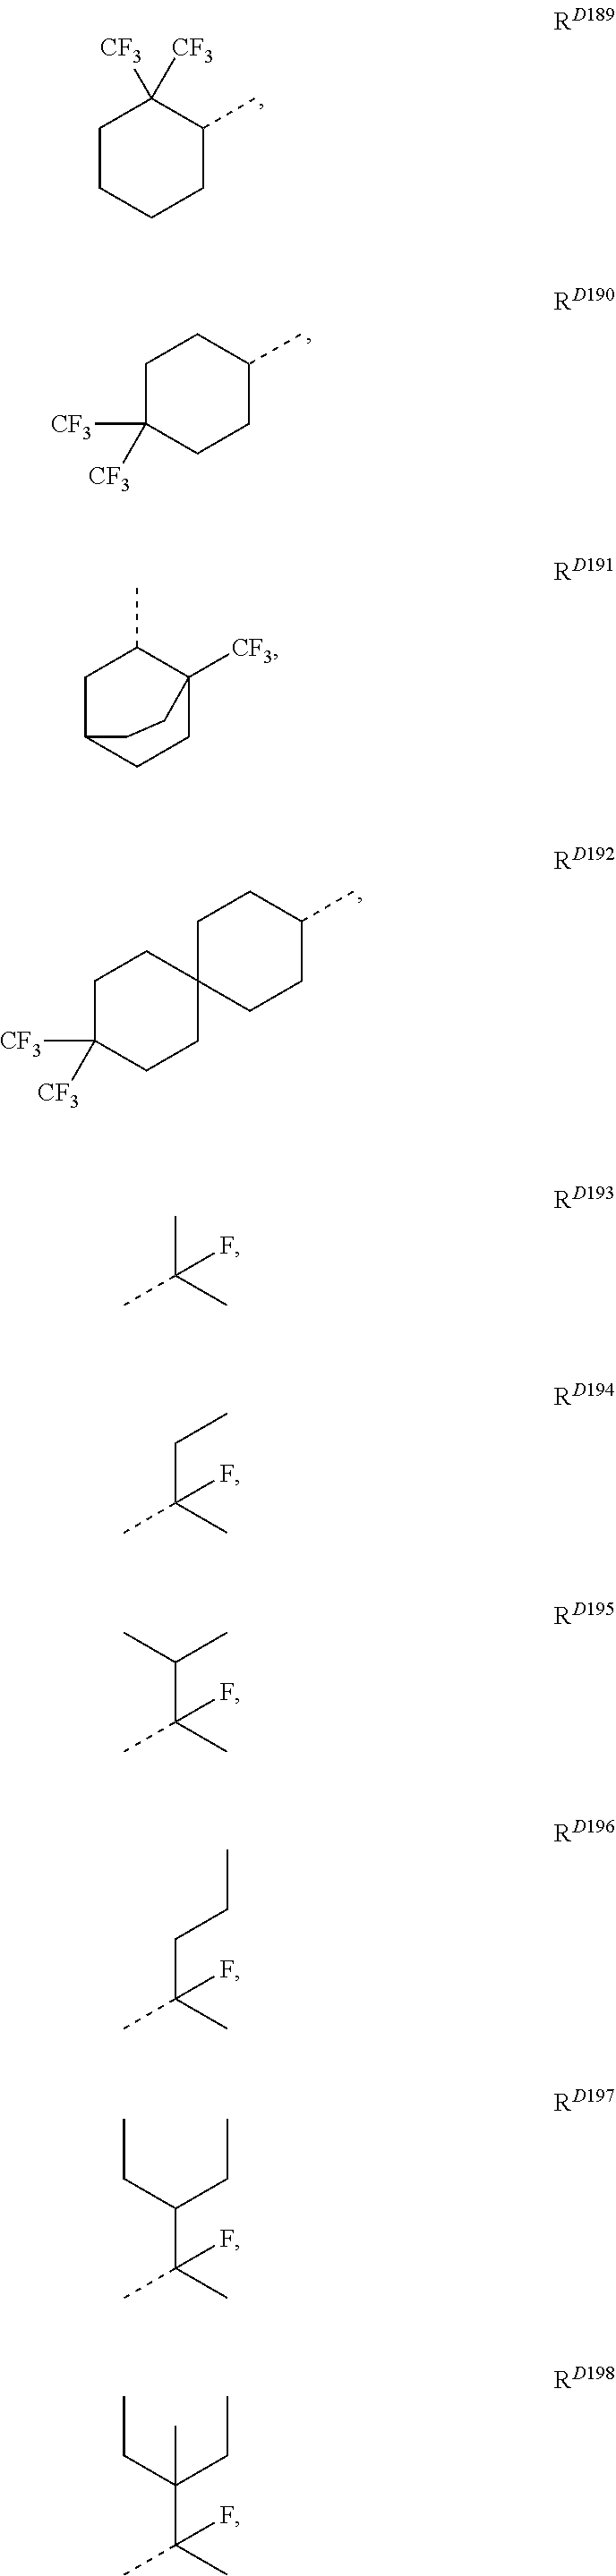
C1CCCC(C)C1([CF3])[CF3].C1C([CF3])([CF3])CCC(C)C1.C1C([CF3])([CF3])CCC2(C1)CCC(C)CC2.C1C2CCC([CF3])(C1C)CC2.CC(C)(F)C.C(C(C)(F)C)C.C(C(C)(F)C)(C)C.C(C(C)(F)C)CC.C(C(C)(F)C)(CC)CC.C(C(C)(F)C)(CC)(CC)C
